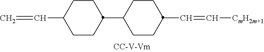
C1CC(C2CCC(C=C[CmH2m+1])CC2)CCC1C=C
